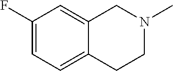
C1(F)=CC=C2C(=C1)CN(C)CC2
